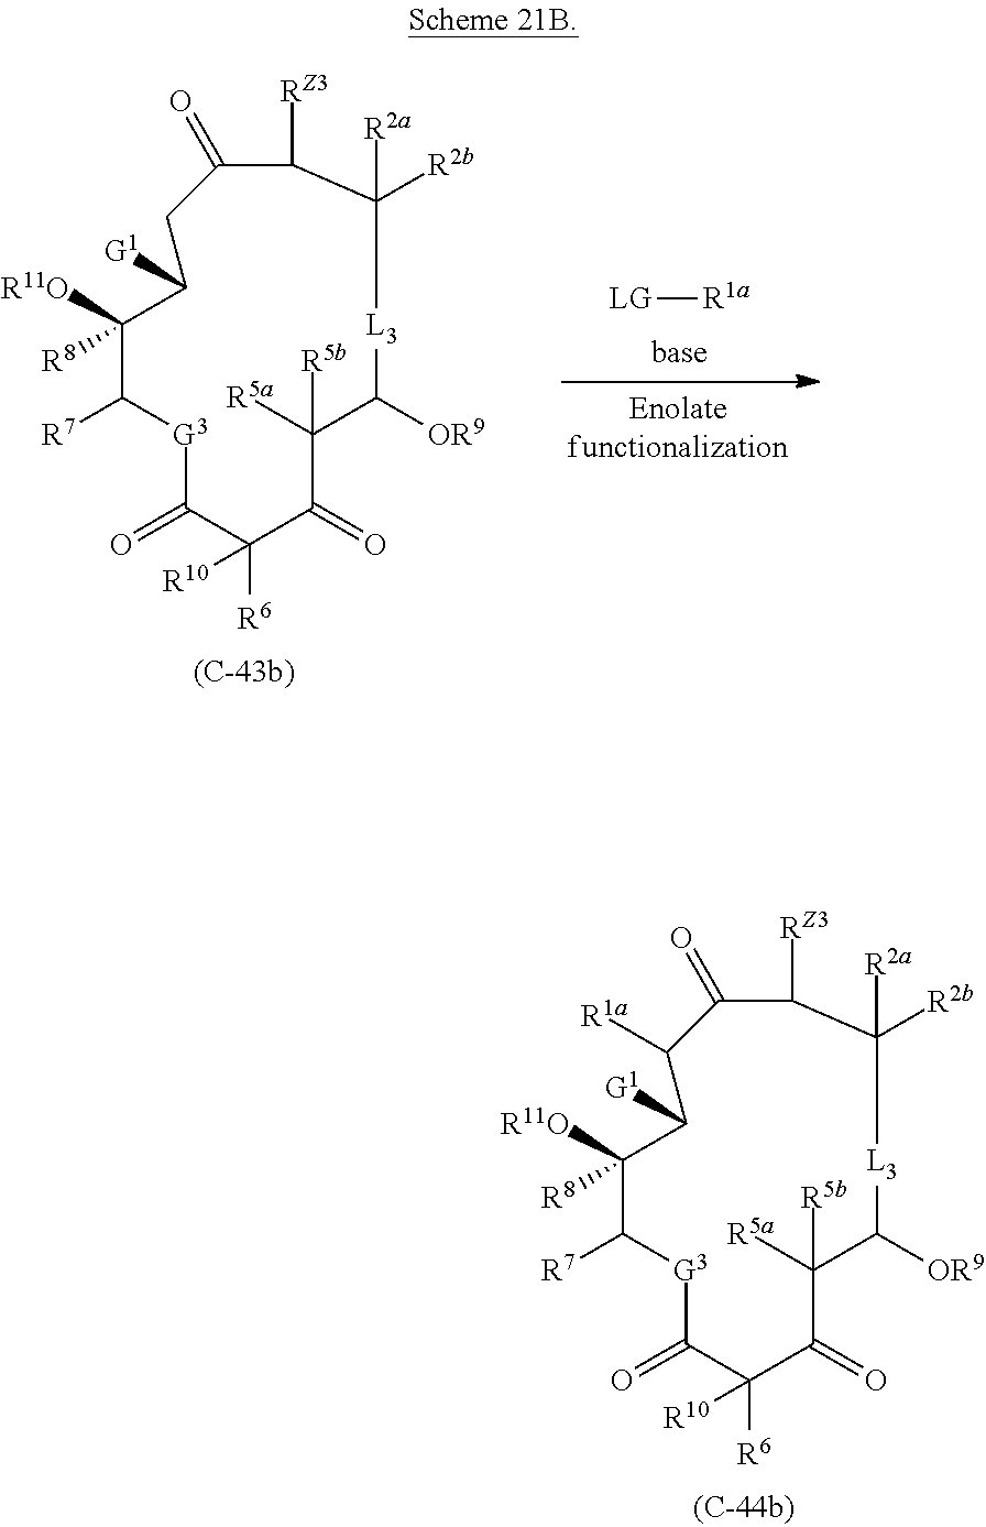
[G3]1C(=O)C([R6])([R10])C(=O)C([R5a])([R5b])C([OR9])[L3]C([R2b])([R2a])C([RZ3])C(=O)C([R1a])C([G1])C([R11O])([R8])C1[R7].[LG][R1a].[G3]1C(=O)C([R6])([R10])C(=O)C([R5a])([R5b])C([OR9])[L3]C([R2b])([R2a])C([RZ3])C(=O)CC([G1])C([R11O])([R8])C1[R7]
